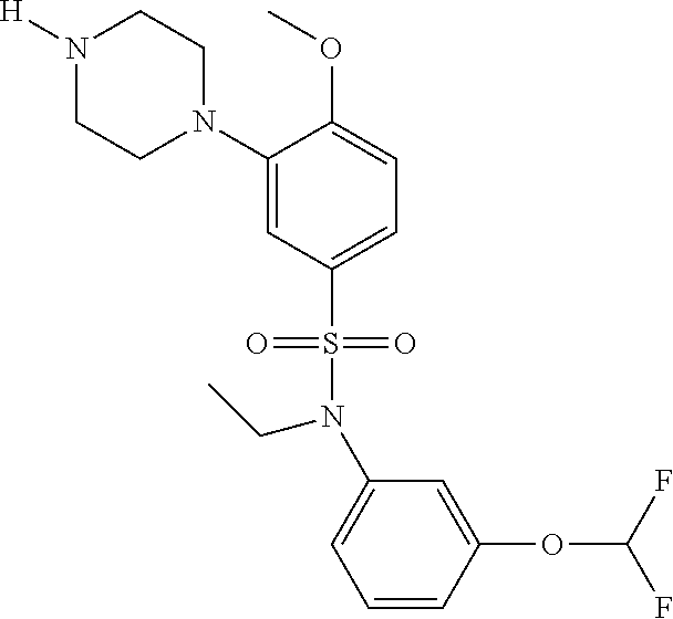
N1([H])CCN(C2=CC(S(N(CC)C3=CC=CC(OC(F)F)=C3)(=O)=O)=CC=C2OC)CC1
